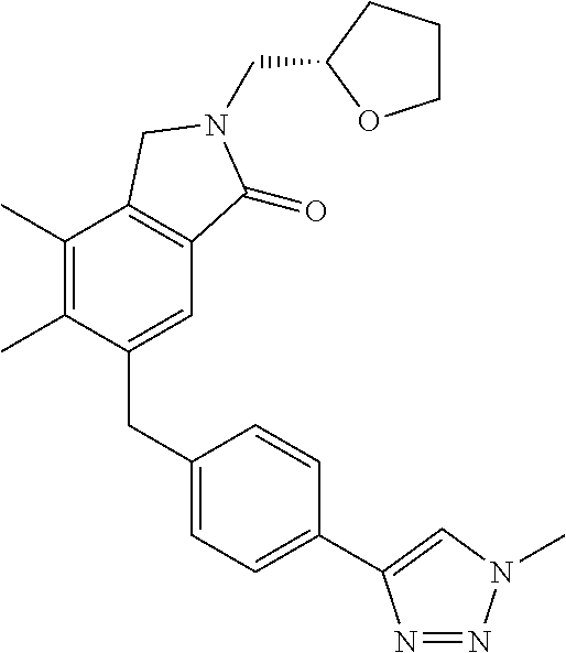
C(C1OCCC1)N1C(=O)C2=C(C(C)=C(C)C(CC3=CC=C(C4=CN(C)N=N4)C=C3)=C2)C1
